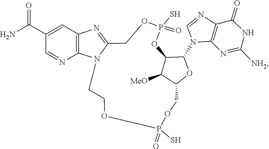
C1=NC2=C(N1C1C3C([MeO])C(COP(S)(=O)OCCN4C(=NC5=C4N=CC(C(N)=O)=C5)COP(S)(=O)O3)O1)N=C([NH2])NC2=O
